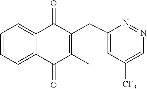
N1=NC=C([CF3])C=C1CC1=C(C)C(=O)C2=CC=CC=C2C1=O
